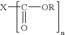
[X]C([OR])=O
